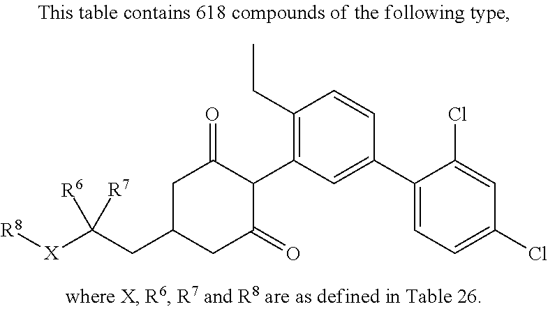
C1C(CC([X][R8])([R6])[R7])CC(=O)C(C2=C(CC)C=CC(C3=CC=C(Cl)C=C3Cl)=C2)C1=O
